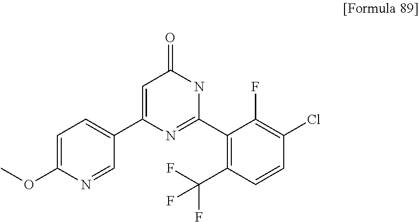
C1=C(OC)N=CC(C2=CC(=O)NC(C3=C(C(F)(F)F)C=CC(Cl)=C3F)=N2)=C1
